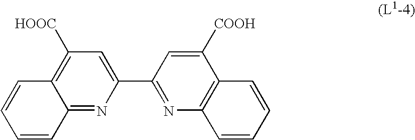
C12=NC(C3=NC4=C(C([COOH])=C3)C=CC=C4)=CC([HOOC])=C1C=CC=C2
